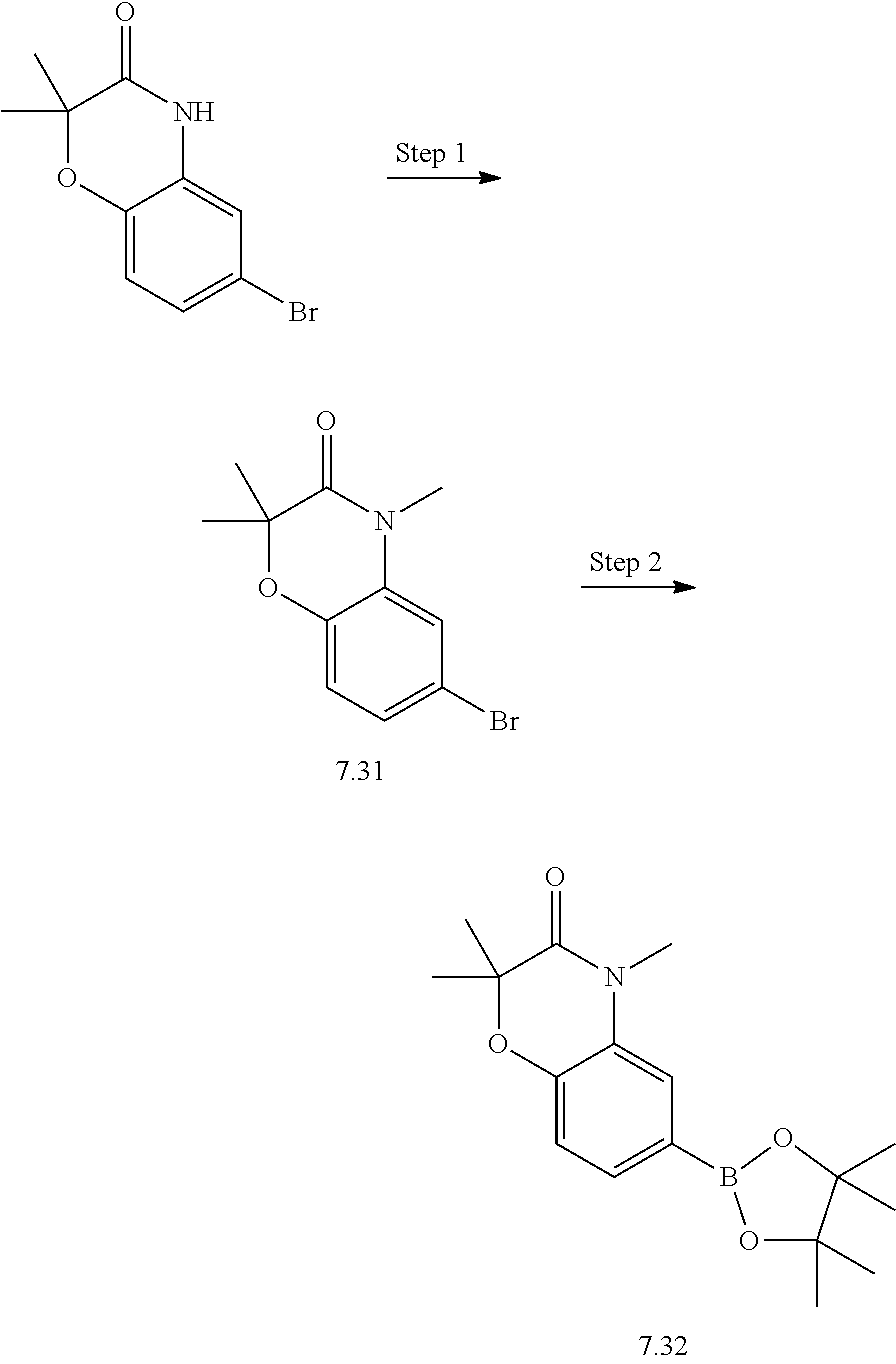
C12=CC=C(Br)C=C1NC(=O)C(C)(C)O2.C12=CC=C(Br)C=C1N(C)C(=O)C(C)(C)O2.C12=CC=C(B3OC(C)(C)C(C)(C)O3)C=C1N(C)C(=O)C(C)(C)O2
